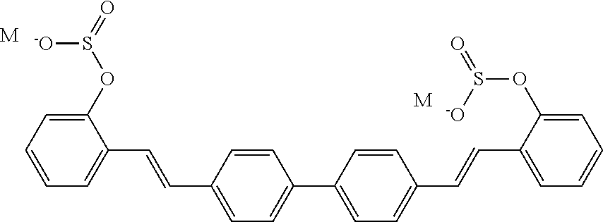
C1(OS(=O)[-O])=CC=CC=C1C=CC1=CC=C(C2=CC=C(C=CC3=CC=CC=C3OS(=O)[-O])C=C2)C=C1.[M].[M]
